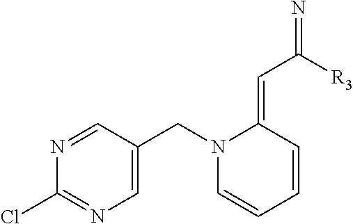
N1=CC(CN2C=CC=CC2=CC([R3])=N)=CN=C1Cl
